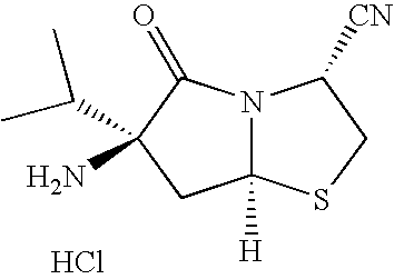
C12([H])N(C(=O)C(N)(C(C)C)C1)C([CN])CS2.Cl
